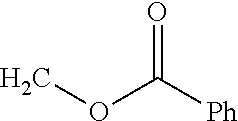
COC([Ph])=O
